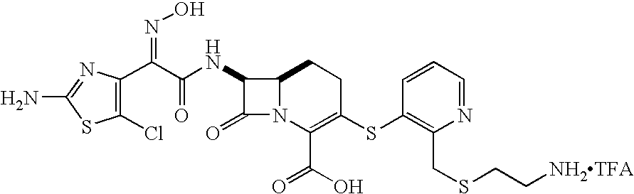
C1(Cl)=C(C(C(=O)NC2C(=O)N3C2CCC(SC2=C(CSCC[NH2TFA])N=CC=C2)=C3C(=O)O)=NO)N=C(N)S1
